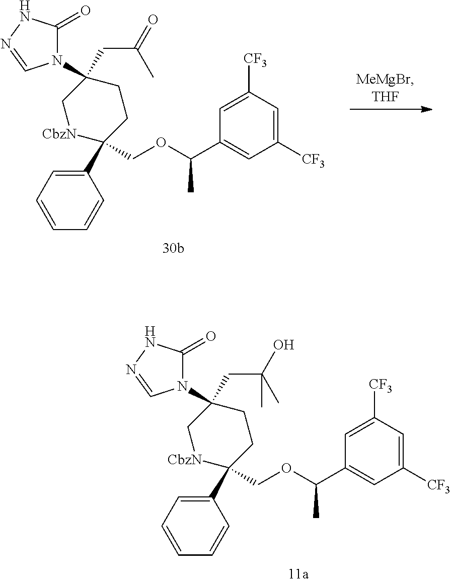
C1(C2(COC(C3=CC([CF3])=CC([CF3])=C3)C)CCC(N3C(=O)NN=C3)(CC(C)=O)C[CbzN]2)=CC=CC=C1.C1(C2(COC(C3=CC([CF3])=CC([CF3])=C3)C)CCC(N3C(=O)NN=C3)(CC(C)(O)C)C[CbzN]2)=CC=CC=C1
